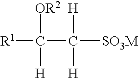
C([R1])(C([SO3M])([H])[H])([H])[OR2]
